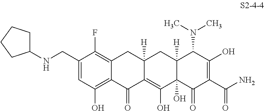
C12=C(O)C=C(CNC3CCCC3)C(F)=C1CC1([H])C(=C(O)C3(O)C([H])(C1)C(N(C)C)C(O)=C(C(N)=O)C3=O)C2=O
